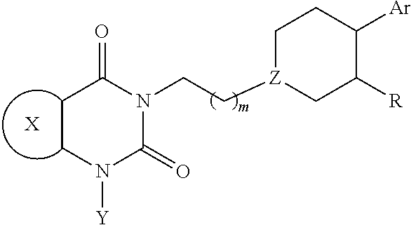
C1CN([Y])C(=O)N(CC[Z]2CC([R])C([Ar])CC2)C1=O.[X]
